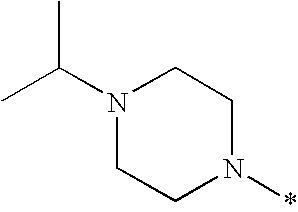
N1(C(C)C)CCN(*)CC1
